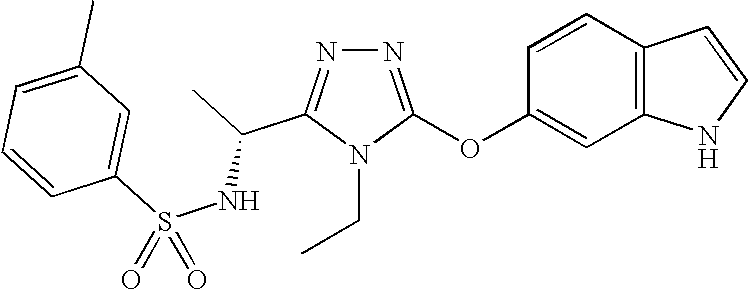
N1=C(OC2=CC3=C(C=C2)C=CN3)N(CC)C(C(NS(C2=CC(C)=CC=C2)(=O)=O)C)=N1
